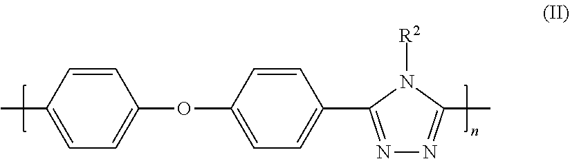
CC1=CC=C(OC2=CC=C(C3=NN=C(C)N3[R2])C=C2)C=C1
